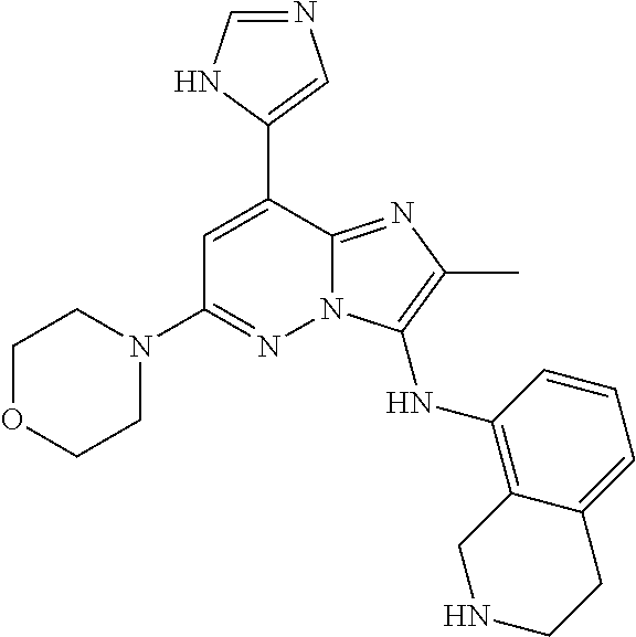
C1=C(C2=CN=CN2)C2=NC(C)=C(NC3=C4C(=CC=C3)CCNC4)N2N=C1N1CCOCC1
